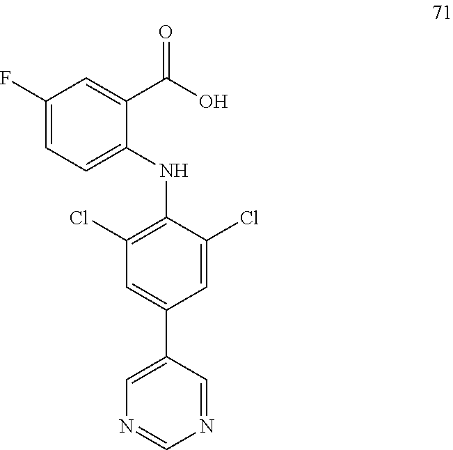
C1(F)=CC=C(NC2=C(Cl)C=C(C3=CN=CN=C3)C=C2Cl)C(C(O)=O)=C1
